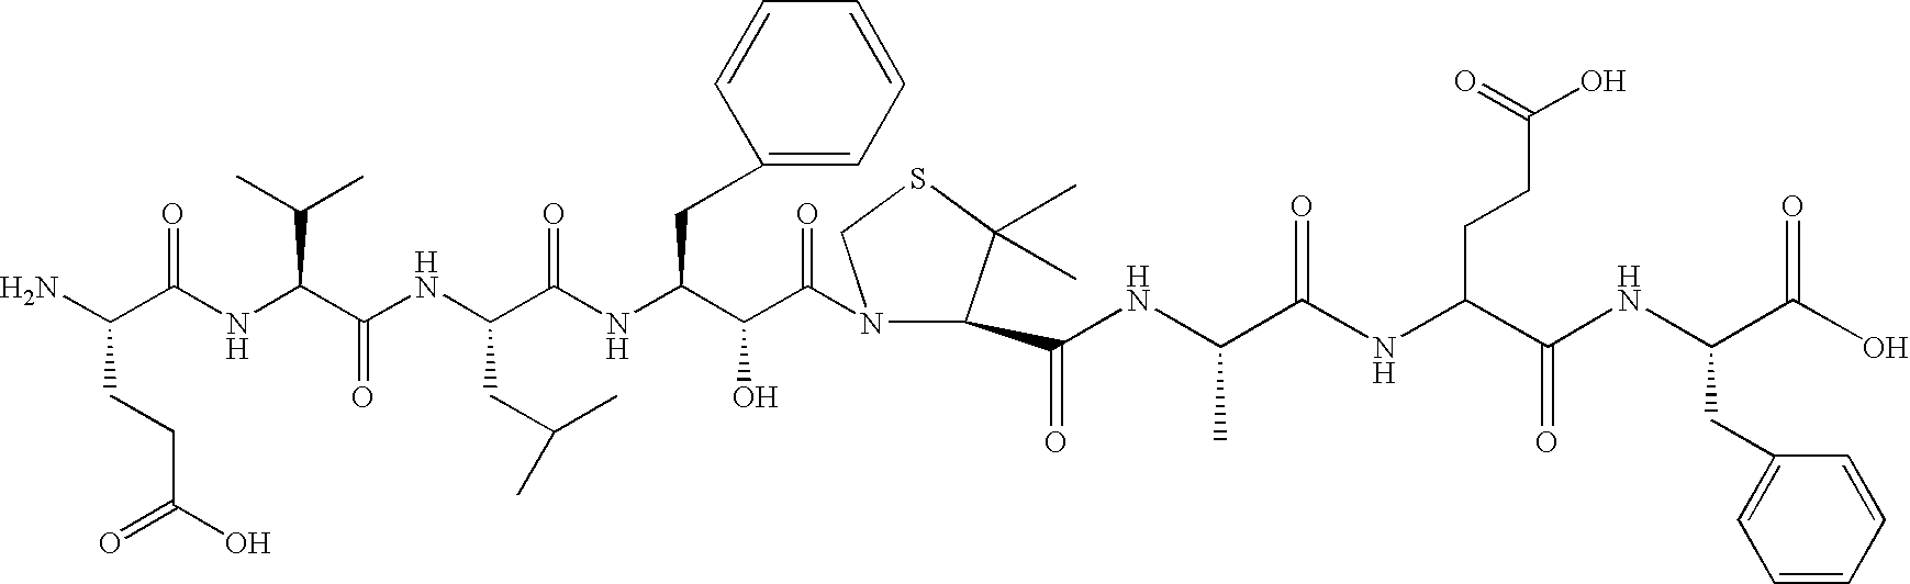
NC(C(NC(C(NC(C(NC(C(C(=O)N1C(C(NC(C(NC(C(NC(C(O)=O)CC2=CC=CC=C2)=O)CCC(O)=O)=O)C)=O)C(C)(C)SC1)O)CC1=CC=CC=C1)=O)CC(C)C)=O)C(C)C)=O)CCC(O)=O
